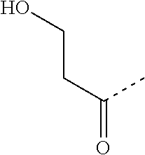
OCCC(=O)C
